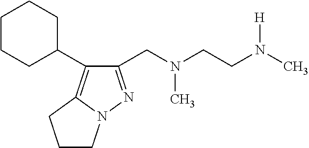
C1(CN(CCN(C)[H])C)=NN2C(=C1C1CCCCC1)CCC2
